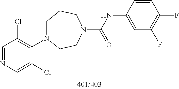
C1=NC=C(Cl)C(N2CCCN(C(NC3=CC(F)=C(F)C=C3)=O)CC2)=C1Cl
